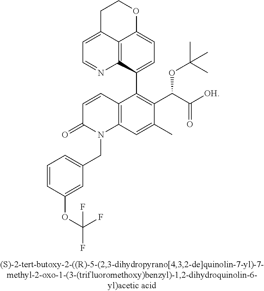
C1C2=CC=NC3=C2C(=CC=C3C2=C(C(C([OH])=O)OC(C)(C)C)C(C)=CC3=C2C=CC(=O)N3CC2=CC=CC(OC(F)(F)F)=C2)OC1
